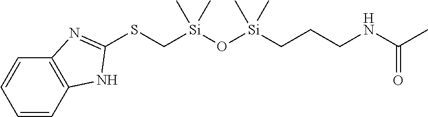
C1=CC2=C(C=C1)N=C(SC[Si](O[Si](CCCNC(C)=O)(C)C)(C)C)N2
